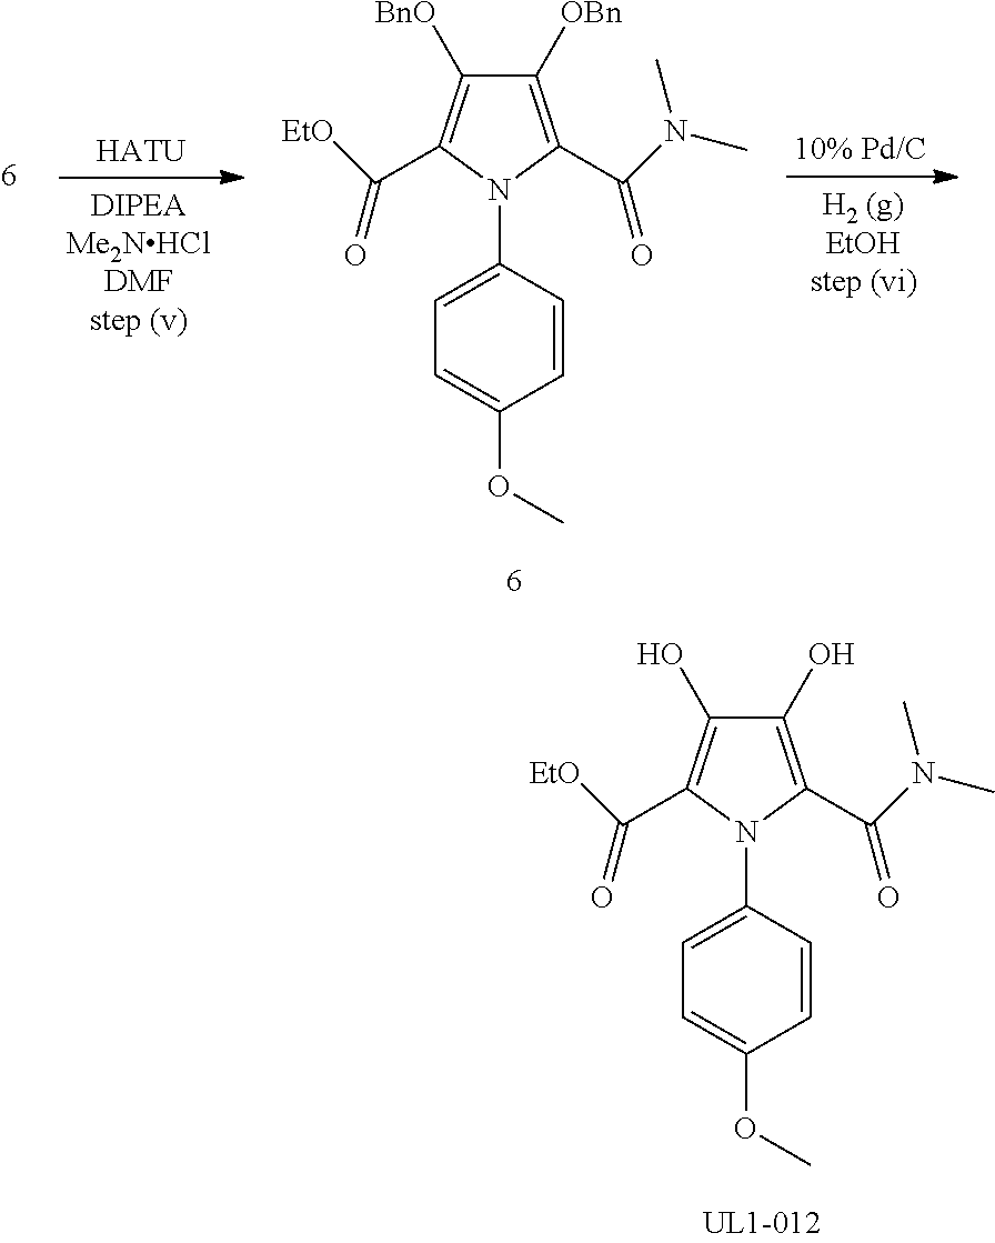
[HATU].C1([OBn])=C(C(N(C)C)=O)N(C2=CC=C(OC)C=C2)C(C([EtO])=O)=C1[BnO].C1(O)=C(C(N(C)C)=O)N(C2=CC=C(OC)C=C2)C(C([EtO])=O)=C1O
